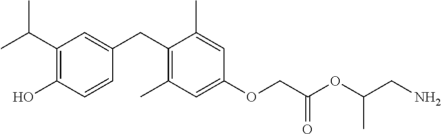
C1(C(C)C)=C(O)C=CC(CC2=C(C)C=C(OCC(OC(CN)C)=O)C=C2C)=C1
